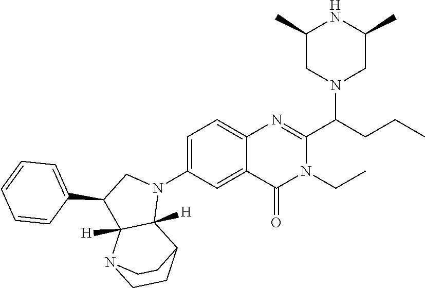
C1=C(N2CC(C3=CC=CC=C3)C3([H])C2([H])C2CCN3CC2)C=C2C(=C1)N=C(C(CCC)N1CC(C)NC(C)C1)N(CC)C2=O
